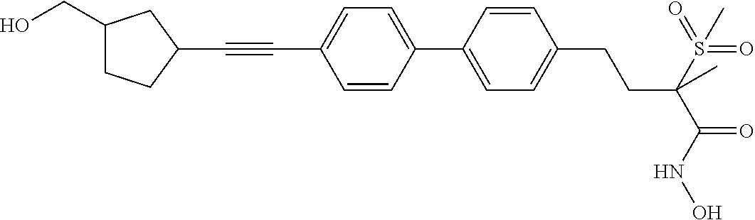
C1(C2=CC=C(C#CC3CC(CO)CC3)C=C2)=CC=C(CCC(C(=O)NO)(S(=O)(=O)C)C)C=C1
